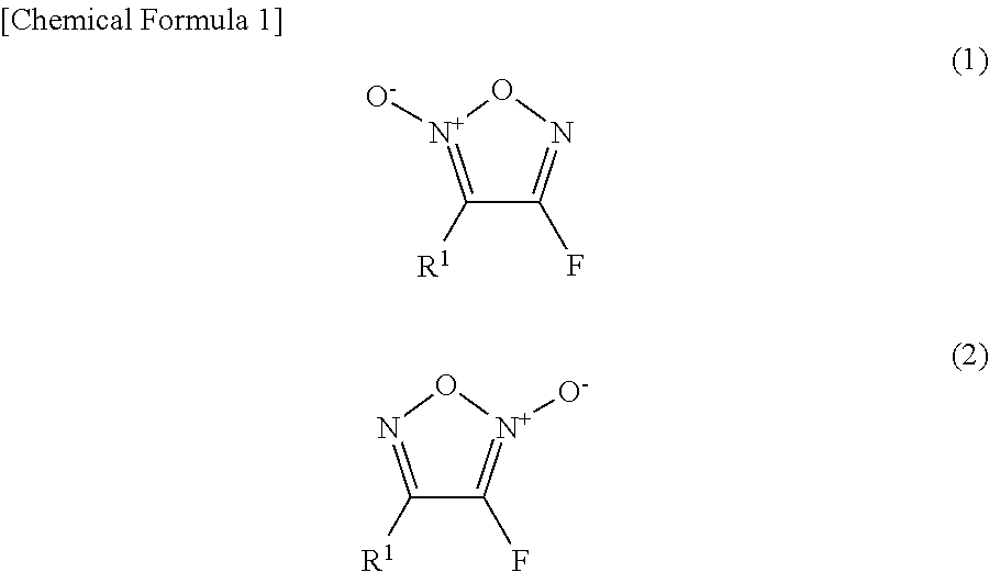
C1([R1])=[N+]([O-])ON=C1F.C1([R1])=NO[N+]([O-])=C1F
